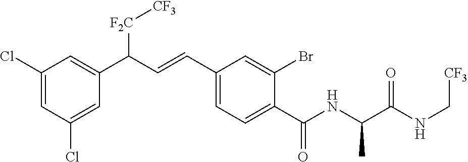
C1(Cl)=CC(Cl)=CC(C(C=CC2=CC=C(C(NC(C(NC[CF3])=O)C)=O)C(Br)=C2)[F2C][CF3])=C1
